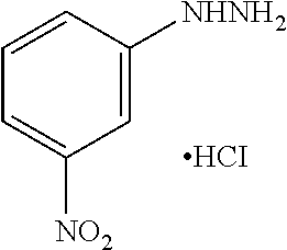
C1=C([NHNH2])C=CC=C1[NO2].[HCI]
